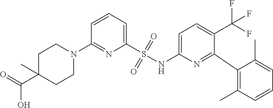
C1C(C(O)=O)(C)CCN(C2=NC(S(NC3=CC=C(C(F)(F)F)C(C4=C(C)C=CC=C4C)=N3)(=O)=O)=CC=C2)C1
